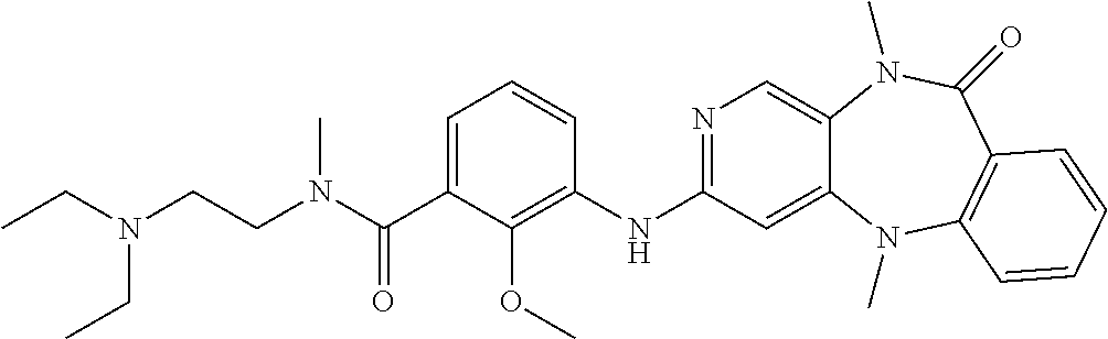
C1(NC2=NC=C3C(=C2)N(C)C2=C(C(=O)N3C)C=CC=C2)=C(OC)C(C(N(CCN(CC)CC)C)=O)=CC=C1
